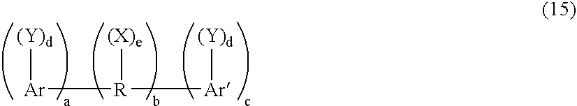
[Ar]([R]([(X)e])[Ar][(Y)d])[(Y)d]
